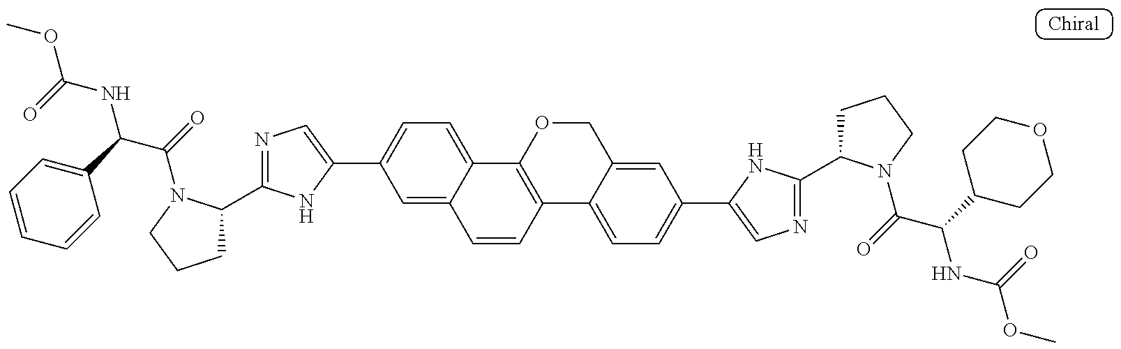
COC(=O)NC(C1=CC=CC=C1)C(=O)N1C(C2=NC=C(C3=CC=C4C(=C3)C=CC3=C4OCC4=CC(C5=CN=C(C6CCCN6C(C(NC(OC)=O)C6CCOCC6)=O)N5)=CC=C34)N2)CCC1
